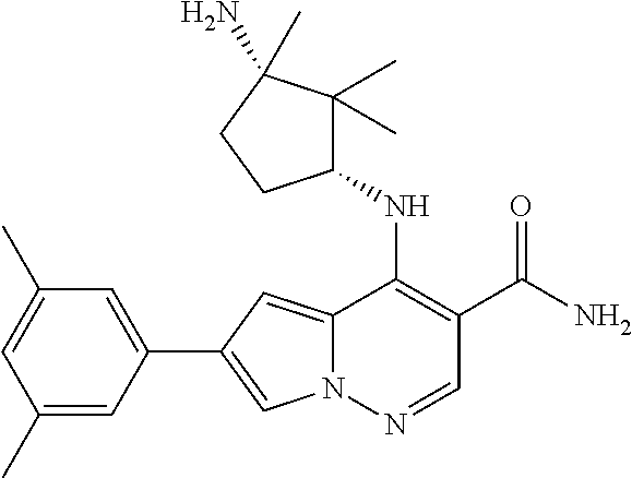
N12C(=CC(C3=CC(C)=CC(C)=C3)=C1)C(NC1C(C)(C)C(N)(C)CC1)=C(C(N)=O)C=N2
